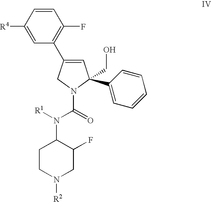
C1CN([R2])CC(F)C1N([R1])C(=O)N1CC(C2=C(F)C=CC([R4])=C2)=CC1(CO)C1=CC=CC=C1
